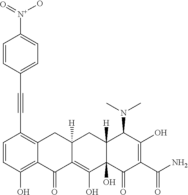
C1=CC(O)=C2C(=C1C#CC1=CC=C([N+](O)=O)C=C1)CC1([H])C(=C(O)C3(O)C([H])(C1)C(N(C)C)C(O)=C(C(N)=O)C3=O)C2=O
